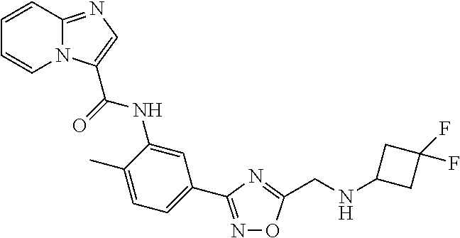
C1=CC2=NC=C(C(=O)NC3=CC(C4=NOC(CNC5CC(F)(F)C5)=N4)=CC=C3C)N2C=C1
